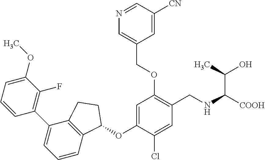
C1=CC=C(OC)C(F)=C1C1=CC=CC2=C1CCC2OC1=CC(OCC2=CN=CC([CN])=C2)=C(CNC([COOH])C(C)O)C=C1Cl
